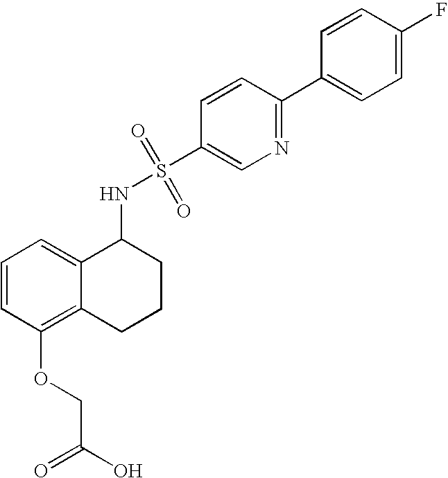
C1(NS(=O)(=O)C2=CN=C(C3=CC=C(F)C=C3)C=C2)C2=CC=CC(OCC(=O)O)=C2CCC1
